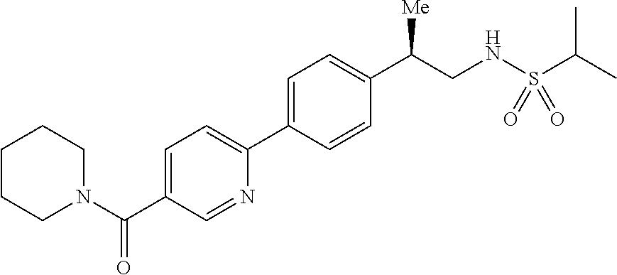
C1=C(C(N2CCCCC2)=O)C=NC(C2=CC=C(C(CNS(C(C)C)(=O)=O)[Me])C=C2)=C1
